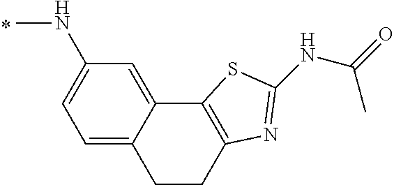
CNC1=CC=C2C(=C1)C1=C(CC2)N=C(NC(=O)C)S1
